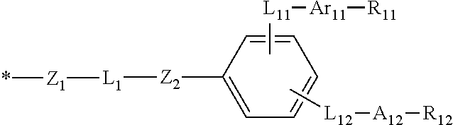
C1=CC([Z2][L1][Z1]*)=CC=C1.C[L11][Ar11][R11].C[L12][A12][R12]
